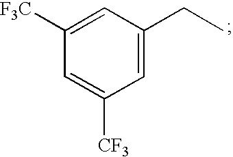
C1([F3C])=CC(CC)=CC([CF3])=C1
